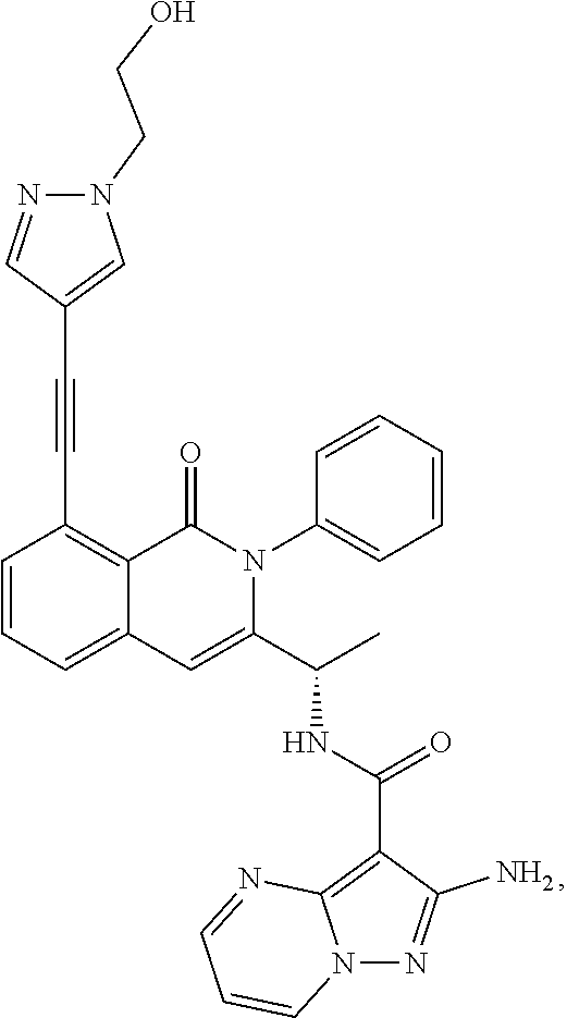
C1=CC=C2C(=C1C#CC1=CN(CCO)N=C1)C(=O)N(C1=CC=CC=C1)C(C(C)NC(=O)C1=C3N(N=C1N)C=CC=N3)=C2
